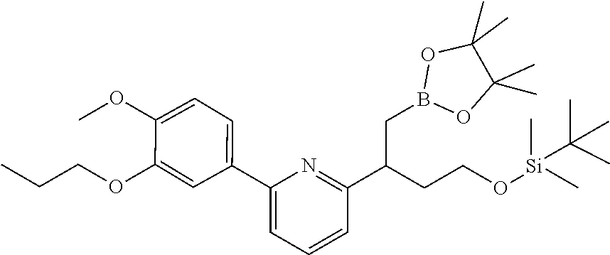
O1B(CC(C2=NC(C3=CC=C(OC)C(OCCC)=C3)=CC=C2)CCO[Si](C)(C)C(C)(C)C)OC(C)(C)C1(C)C
